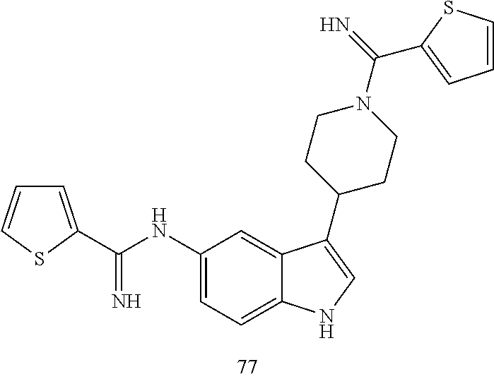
C1(NC(=N)C2=CC=CS2)=CC=C2C(=C1)C(C1CCN(C(=N)C3=CC=CS3)CC1)=CN2
